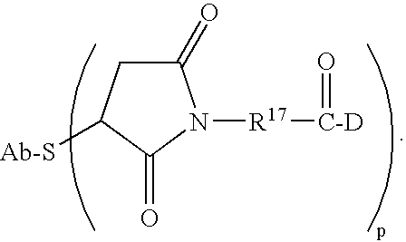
C1(=O)CC([Ab-S])C(=O)N1[R17][C-D]=O
